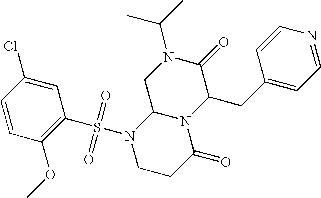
C1=CC(OC)=C(S(N2CCC(=O)N3C2CN(C(C)C)C(=O)C3CC2=CC=NC=C2)(=O)=O)C=C1Cl
